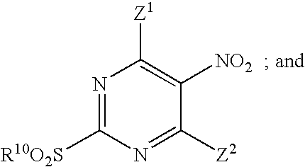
N1=C([R10O2S])N=C([Z2])C([NO2])=C1[Z1]
